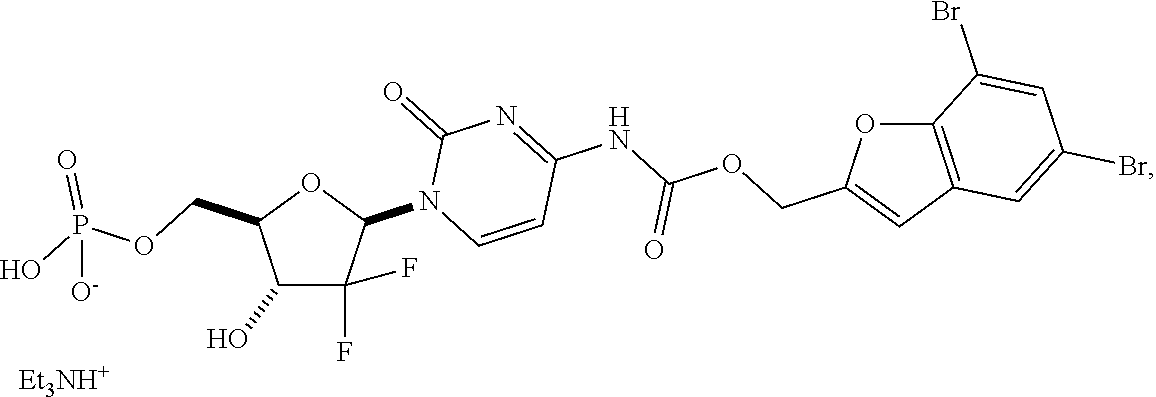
C1(O)C(F)(F)C(N2C=CC(NC(OCC3=CC4=C(O3)C(Br)=CC(Br)=C4)=O)=NC2=O)OC1COP(O)(=O)[O-].[Et3NH+]
